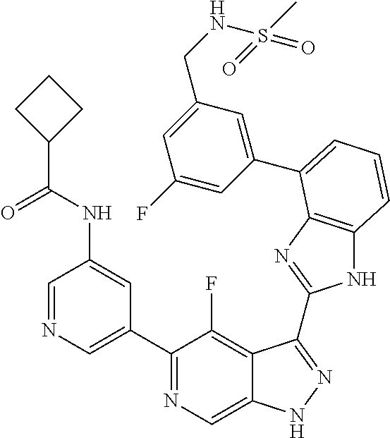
C1=NC=C(C2=NC=C3C(=C2F)C(C2=NC4=C(N2)C=CC=C4C2=CC(CNS(C)(=O)=O)=CC(F)=C2)=NN3)C=C1NC(=O)C1CCC1
